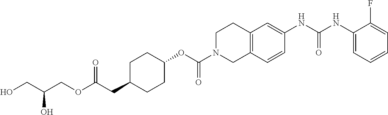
C1(NC(NC2=CC3=C(C=C2)CN(C(OC2CCC(CC(=O)OCC(CO)O)CC2)=O)CC3)=O)=CC=CC=C1F
